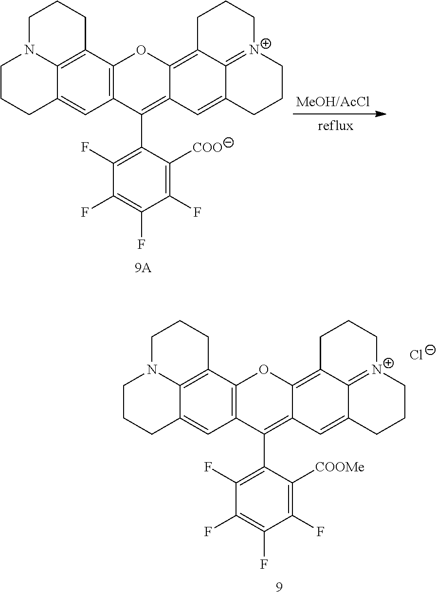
C1CCC2=CC3=C(C4=C2N1CCC4)OC1=C2C4=[N+](CCCC4=CC1=C3C1=C(F)C(F)=C(F)C(F)=C1[COO])CCC2.C1CCC2=CC3=C(C4=C2N1CCC4)OC1=C2C4=[N+](CCCC4=CC1=C3C1=C(F)C(F)=C(F)C(F)=C1[COOMe])CCC2.[Cl-]
